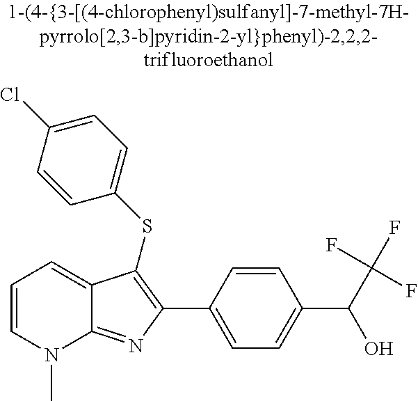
C1(C2=C(SC3=CC=C(Cl)C=C3)C3=CC=CN(C)C3=N2)=CC=C(C(O)C(F)(F)F)C=C1
